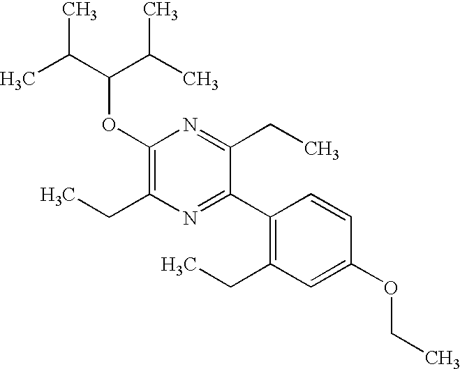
C1(OC(C(C)C)C(C)C)=C(CC)N=C(C2=C(CC)C=C(OCC)C=C2)C(CC)=N1
